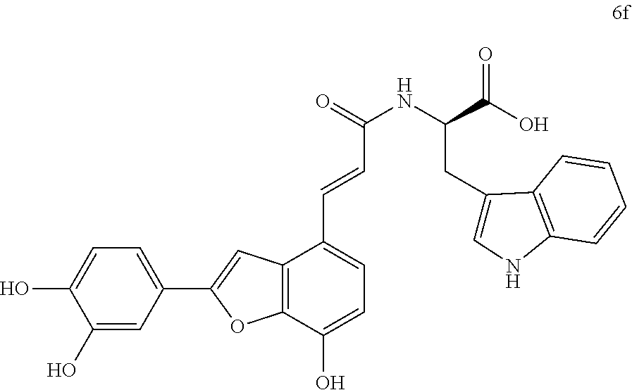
C1(O)=CC(C2=CC3=C(O2)C(O)=CC=C3C=CC(NC(CC2=CNC3=C2C=CC=C3)C(O)=O)=O)=CC=C1O
